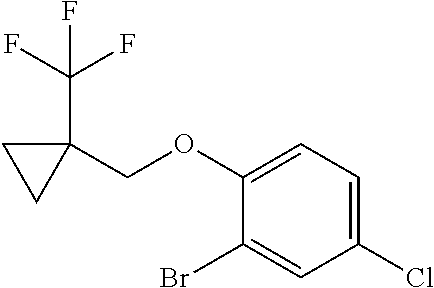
C(C1(COC2=CC=C(Cl)C=C2Br)CC1)(F)(F)F
